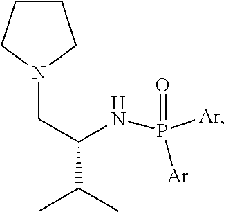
C1CCN(CC(C(C)C)NP(=O)([Ar])[Ar])C1
